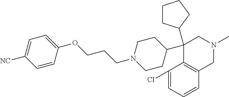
C1(C2(C3CCCC3)C3=C(CN(C)C2)C=CC=C3Cl)CCN(CCCOC2=CC=C([NC])C=C2)CC1
